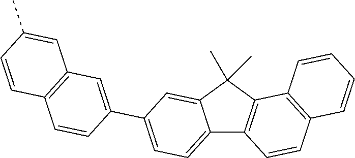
C12=CC=C(C3=CC4=C(C=C3)C=CC(C)=C4)C=C1C(C)(C)C1=C2C=CC2=C1C=CC=C2
